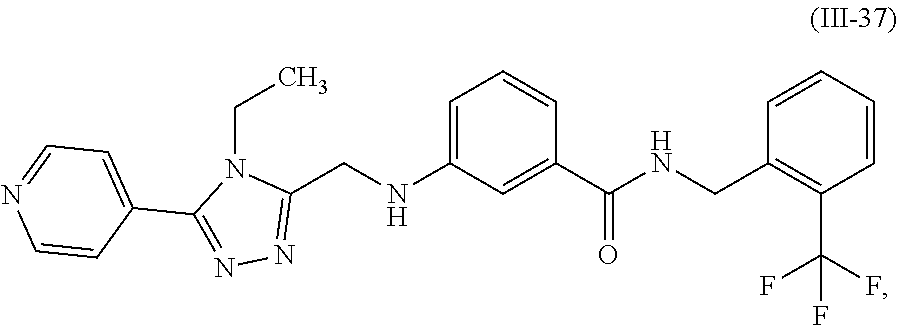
C1(CNC2=CC=CC(C(=O)NCC3=C(C(F)(F)F)C=CC=C3)=C2)=NN=C(C2=CC=NC=C2)N1CC
